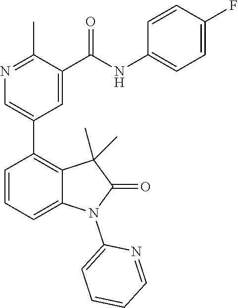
N1=C(C)C(C(NC2=CC=C(F)C=C2)=O)=CC(C2=C3C(=CC=C2)N(C2=CC=CC=N2)C(=O)C3(C)C)=C1
